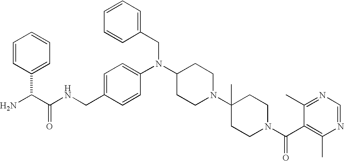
C(C1=CC=C(N(C2CCN(C3(C)CCN(C(C4=C(C)N=CN=C4C)=O)CC3)CC2)CC2=CC=CC=C2)C=C1)NC(C(N)C1=CC=CC=C1)=O
